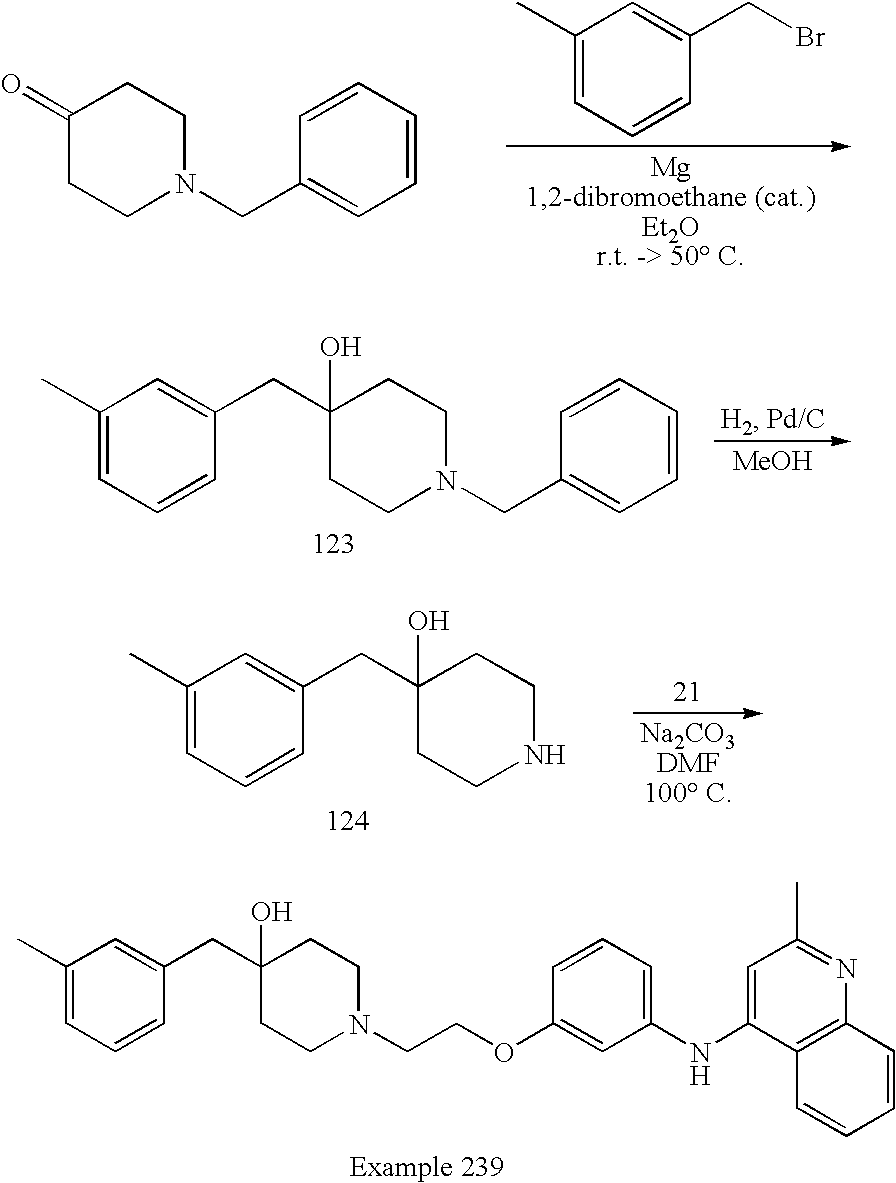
[MeOH].C1=CC(CC2(O)CCN(CC3=CC=CC=C3)CC2)=CC(C)=C1.C1=CC(CC2(O)CCNCC2)=CC(C)=C1.C1=CC(CC2(O)CCN(CCOC3=CC(NC4=CC(C)=NC5=C4C=CC=C5)=CC=C3)CC2)=CC(C)=C1.C1N(CC2=CC=CC=C2)CCC(=O)C1.C1=CC(CBr)=CC(C)=C1
